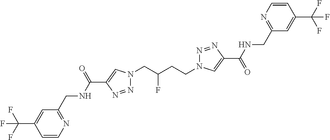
C1(C(NCC2=NC=CC(C(F)(F)F)=C2)=O)=CN(CC(CCN2N=NC(C(=O)NCC3=NC=CC(C(F)(F)F)=C3)=C2)F)N=N1
